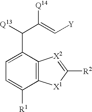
C1(C([Q13])C(=C[Y])[Q14])=CC=C([R1])C2=C1[X2]=C([R2])[X1]2
